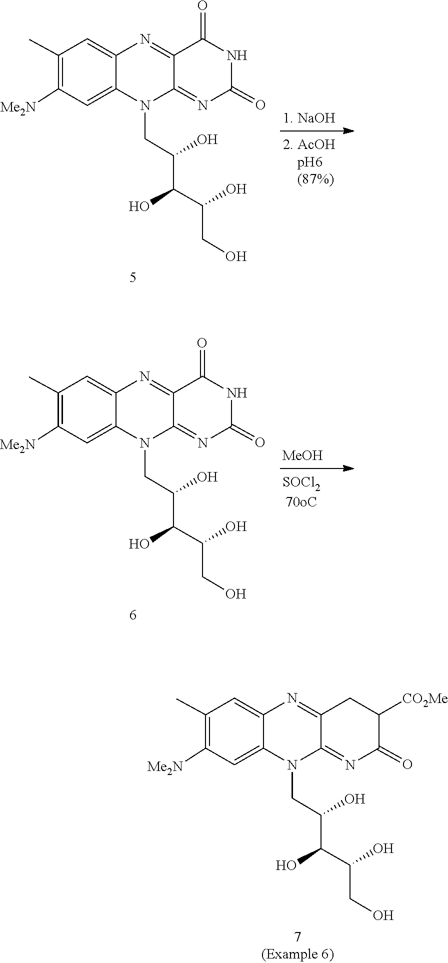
C(CO)(C(O)C(CN1C2=NC(=O)NC(=O)C2=NC2=CC(C)=C([Me2N])C=C12)O)O.C(CO)(C(O)C(CN1C2=NC(=O)NC(=O)C2=NC2=CC(C)=C([Me2N])C=C12)O)O.[MeOH].C(CO)(C(O)C(CN1C2=NC(=O)C([CO2Me])CC2=NC2=CC(C)=C([Me2N])C=C12)O)O
